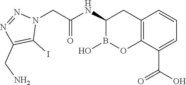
C12=C(C(C(O)=O)=CC=C1)OB(O)C(NC(=O)CN1N=NC(CN)=C1I)C2
